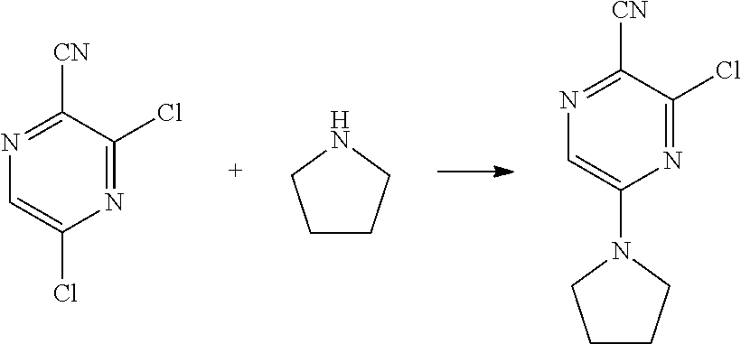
C1(Cl)=CN=C([CN])C(Cl)=N1.C1CCCN1.C1=C(N2CCCC2)N=C(Cl)C([CN])=N1
